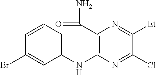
C1=CC=C(NC2=C(C(=O)N)N=C([Et])C(Cl)=N2)C=C1Br
